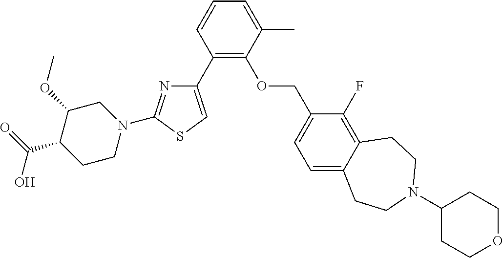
C1(C2=CSC(N3CC(OC)C(C(=O)O)CC3)=N2)=C(OCC2=CC=C3C(=C2F)CCN(C2CCOCC2)CC3)C(C)=CC=C1
